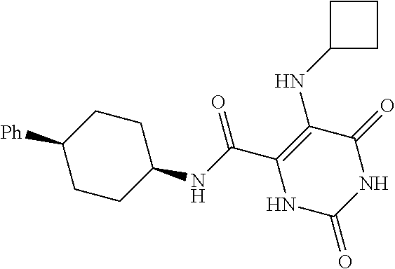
C(C1=C(NC2CCC2)C(=O)NC(=O)N1)(=O)NC1CCC([Ph])CC1
